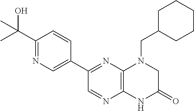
C1(C2=NC3=C(N=C2)NC(=O)CN3CC2CCCCC2)=CN=C(C(C)(O)C)C=C1
